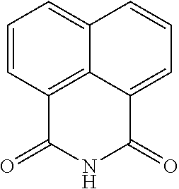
C12=C3C(=CC=CC3=CC=C1)C(=O)NC2=O
